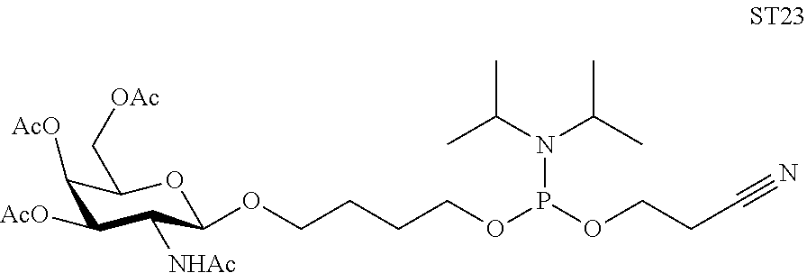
C(COP(N(C(C)C)C(C)C)OCCCCOC1C([NHAc])C([AcO])C([AcO])C(C[OAc])O1)C#N
